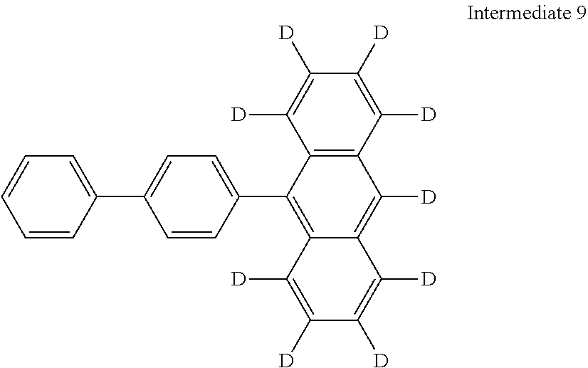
C1(C2=C3C(=C([D])C4=C2C([D])=C([D])C([D])=C4[D])C([D])=C([D])C([D])=C3[D])=CC=C(C2=CC=CC=C2)C=C1
